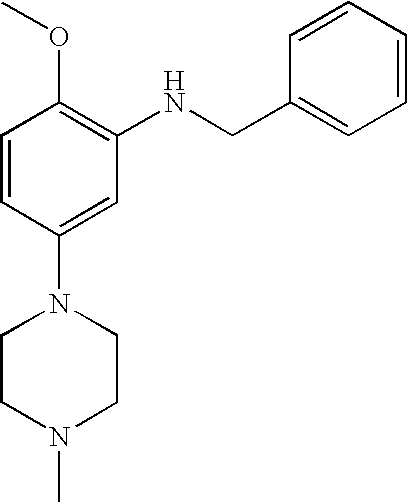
C1=CC(N2CCN(C)CC2)=CC(NCC2=CC=CC=C2)=C1OC
